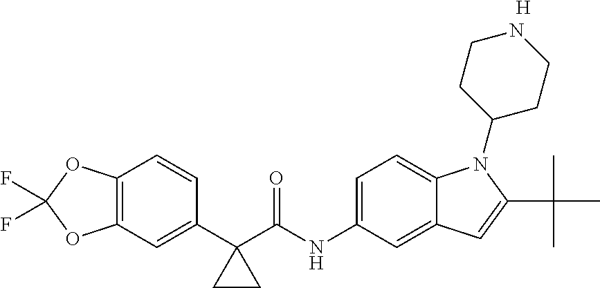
C1(C2(C(NC3=CC=C4C(=C3)C=C(C(C)(C)C)N4C3CCNCC3)=O)CC2)=CC2=C(C=C1)OC(F)(F)O2.[H]
